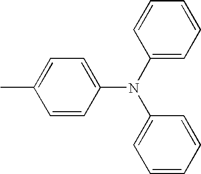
C1=CC(N(C2=CC=CC=C2)C2=CC=CC=C2)=CC=C1C
